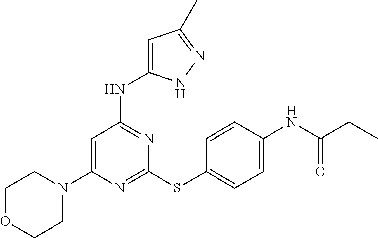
N1=C(SC2=CC=C(NC(CC)=O)C=C2)N=C(NC2=CC(C)=NN2)C=C1N1CCOCC1
